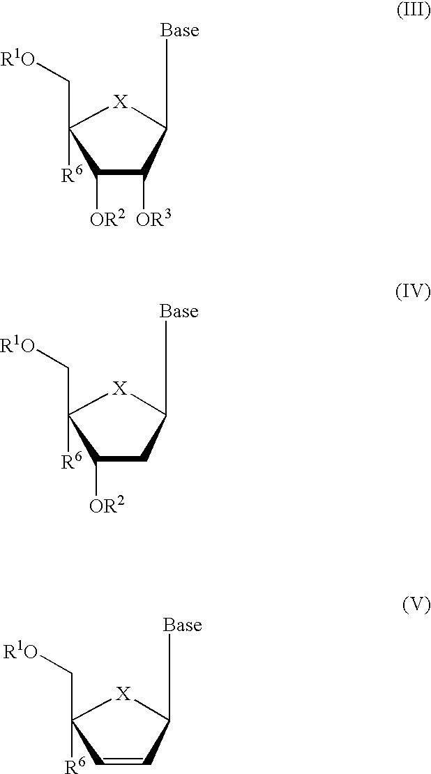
C1([OR2])C([OR3])C([Base])[X]C1([R6])C[R1O].C1([OR2])CC([Base])[X]C1([R6])C[R1O].C1=CC([Base])[X]C1([R6])C[R1O]
